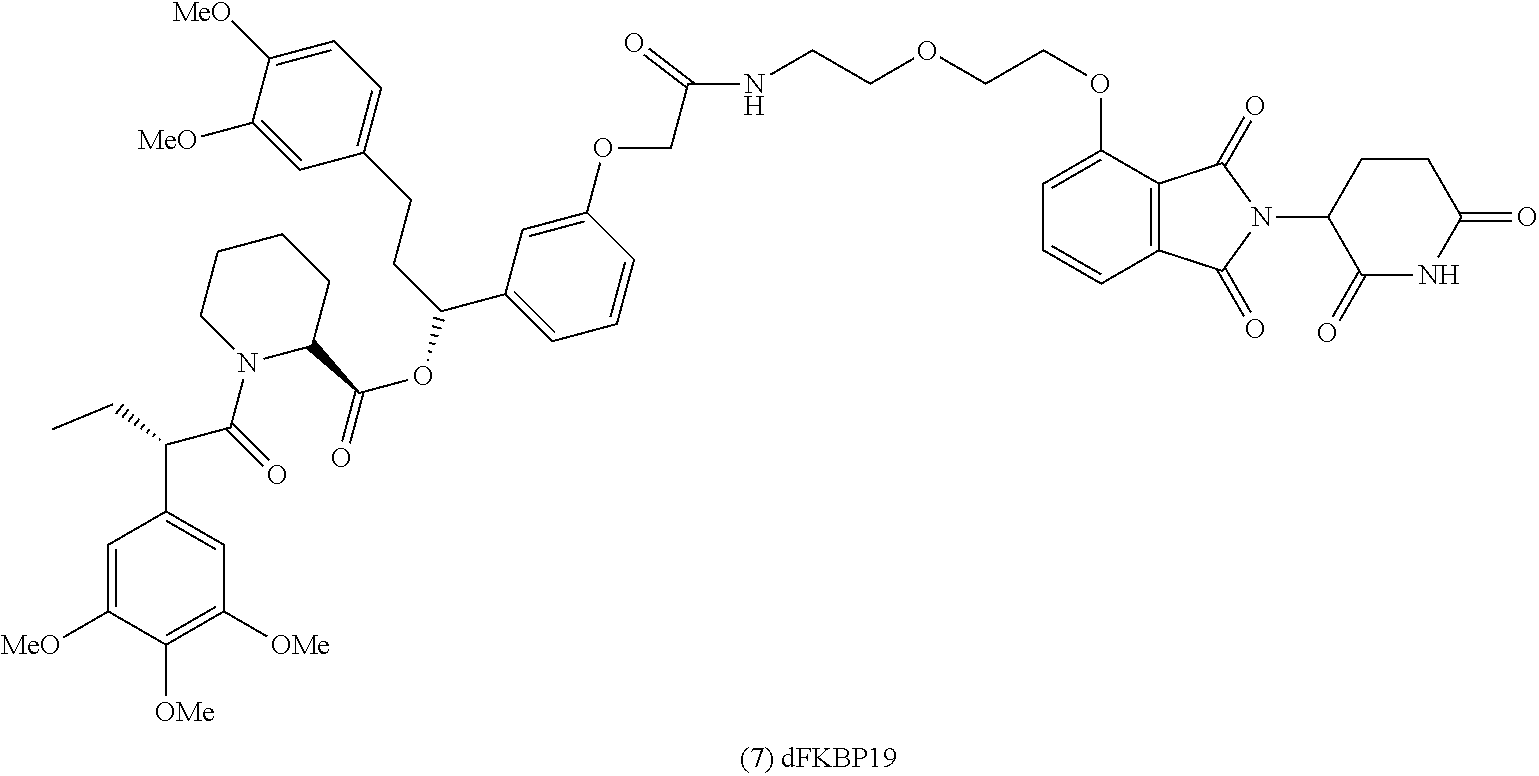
C1(=O)NC(=O)CCC1N1C(=O)C2=C(C(OCCOCCNC(=O)COC3=CC(C(CCC4=CC=C([MeO])C([MeO])=C4)OC(C4CCCCN4C(=O)C(C4=CC([OMe])=C([OMe])C([MeO])=C4)CC)=O)=CC=C3)=CC=C2)C1=O
